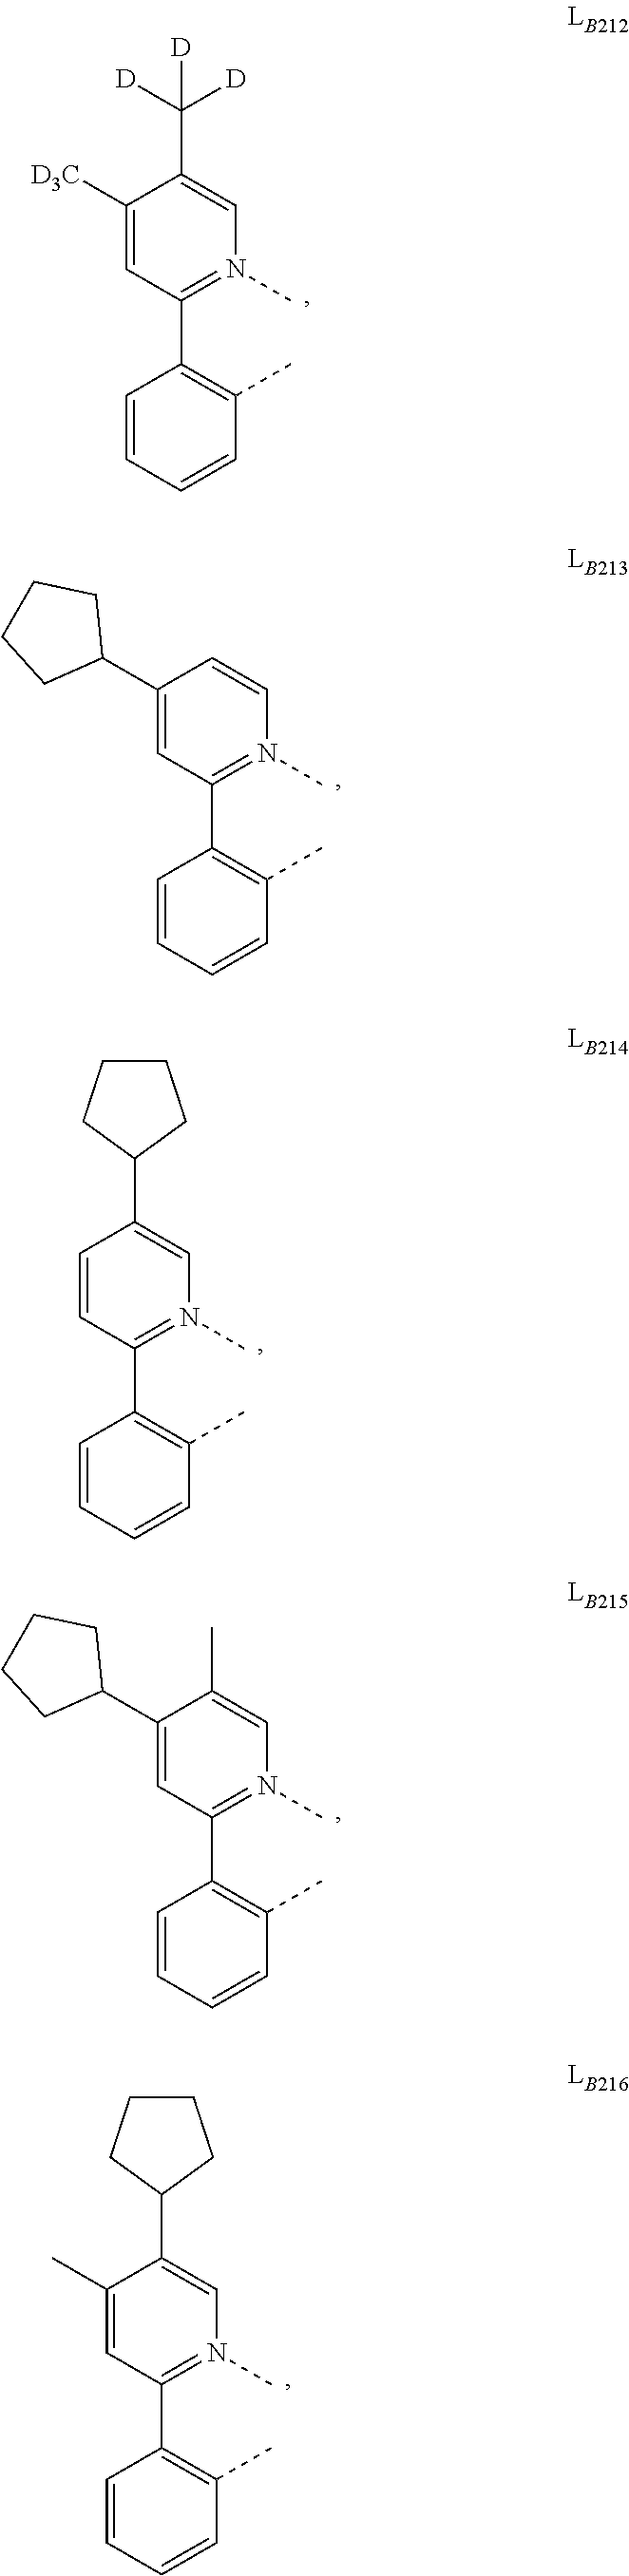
C1=CC=CC(C)=C1C1=N(C)C=C(C([D])([D])[D])C([D3C])=C1.C1=CC=CC(C)=C1C1=N(C)C=CC(C2CCCC2)=C1.C1=CC=CC(C)=C1C1=N(C)C=C(C2CCCC2)C=C1.C1=CC=CC(C)=C1C1=N(C)C=C(C)C(C2CCCC2)=C1.C1=CC=CC(C)=C1C1=N(C)C=C(C2CCCC2)C(C)=C1
